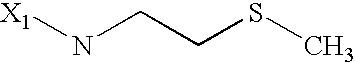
[X1]NCCSC
